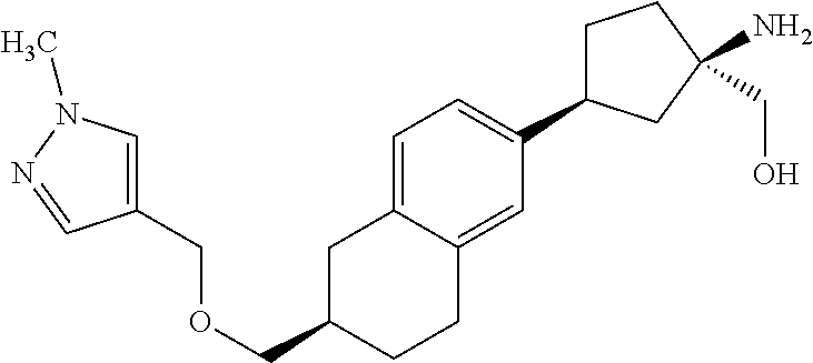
C1=C2C(=CC(C3CCC(CO)(N)C3)=C1)CCC(COCC1=CN(C)N=C1)C2
